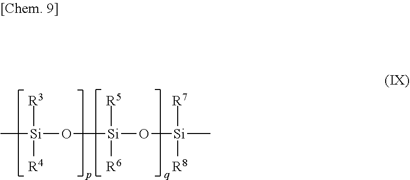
C[Si](O[Si](O[Si](C)([R8])[R7])([R5])[R6])([R4])[R3]
